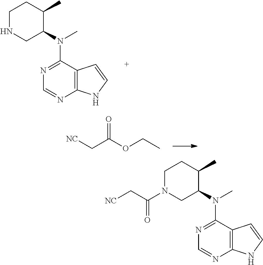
N1CC(N(C)C2=NC=NC3=C2C=CN3)C(C)CC1.[NC]CC(OCC)=O.N1(C(=O)C[NC])CC(N(C)C2=NC=NC3=C2C=CN3)C(C)CC1
